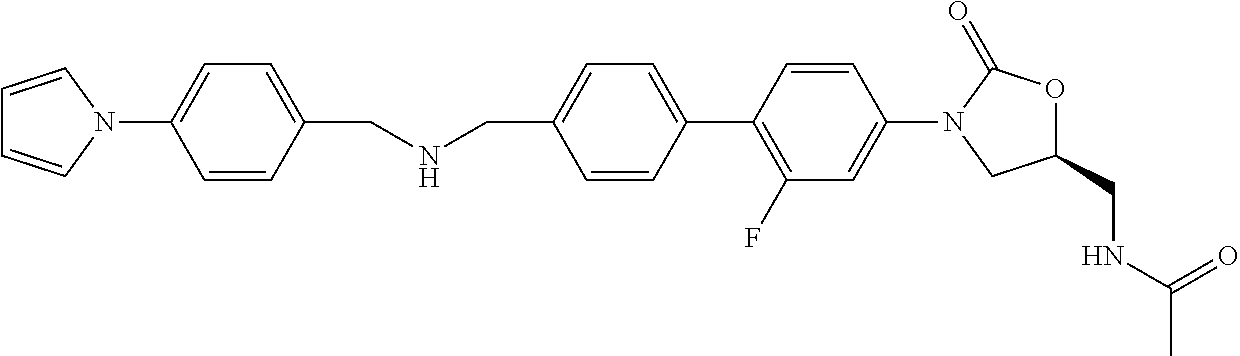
C(C1=CC=C(C2=C(F)C=C(N3CC(CNC(C)=O)OC3=O)C=C2)C=C1)NCC1=CC=C(N2C=CC=C2)C=C1
